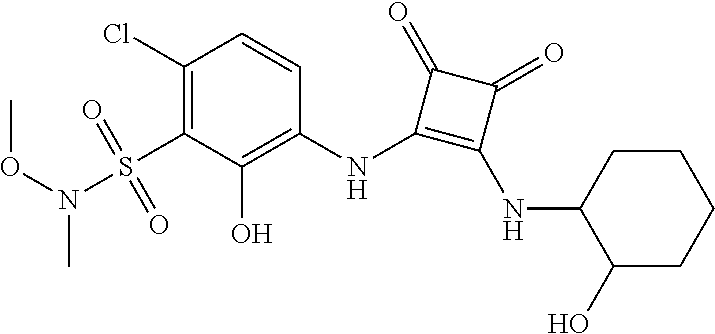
C1(Cl)=C(S(N(OC)C)(=O)=O)C(O)=C(NC2=C(NC3C(O)CCCC3)C(=O)C2=O)C=C1
